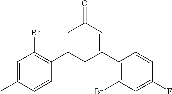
C1(C)=CC(Br)=C(C2CC(C3=C(Br)C=C(F)C=C3)=CC(=O)C2)C=C1
